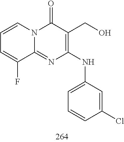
C1=CC=C(F)C2=NC(NC3=CC=CC(Cl)=C3)=C(CO)C(=O)N12
